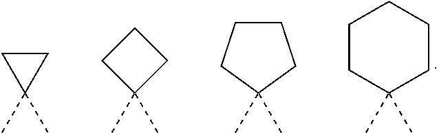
C1(C)(C)CCCCC1.C1CC1(C)C.C1(C)(C)CCC1.C1(C)(C)CCCC1
